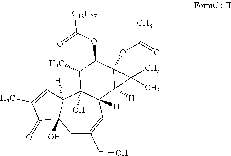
C1C(CO)=CC2([H])C(O)(C3([H])C1(O)C(=O)C(C)=C3)C(C)C(OC(=O)[C13H27])C1(OC(C)=O)C2([H])C1(C)C
